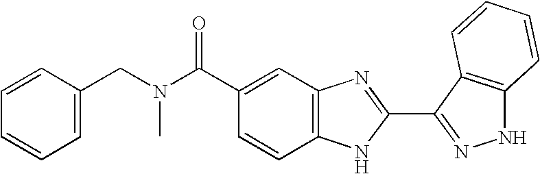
C(C1=CC2=C(C=C1)NC(C1=NNC3=C1C=CC=C3)=N2)(=O)N(CC1=CC=CC=C1)C
